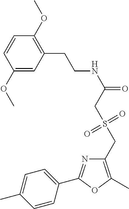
C1(OC)=CC(CCNC(=O)CS(CC2=C(C)OC(C3=CC=C(C)C=C3)=N2)(=O)=O)=C(OC)C=C1
